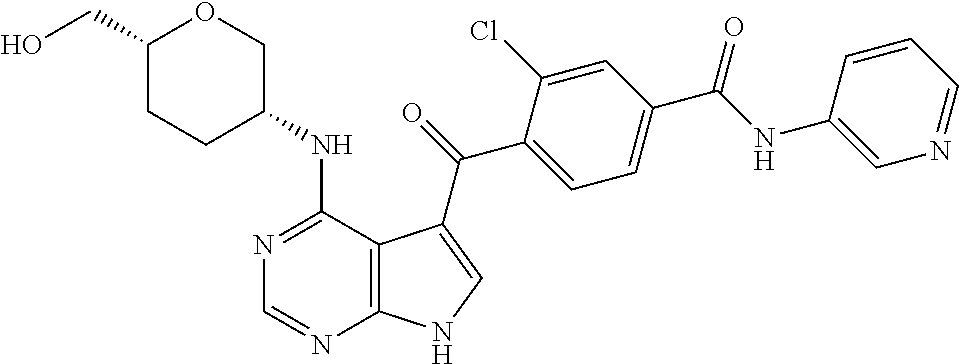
C1(CO)CCC(NC2=NC=NC3=C2C(C(=O)C2=CC=C(C(NC4=CN=CC=C4)=O)C=C2Cl)=CN3)CO1
